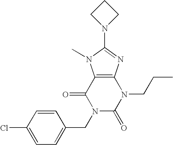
C12=C(N=C(N3CCC3)N1C)N(CCC)C(=O)N(CC1=CC=C(Cl)C=C1)C2=O
